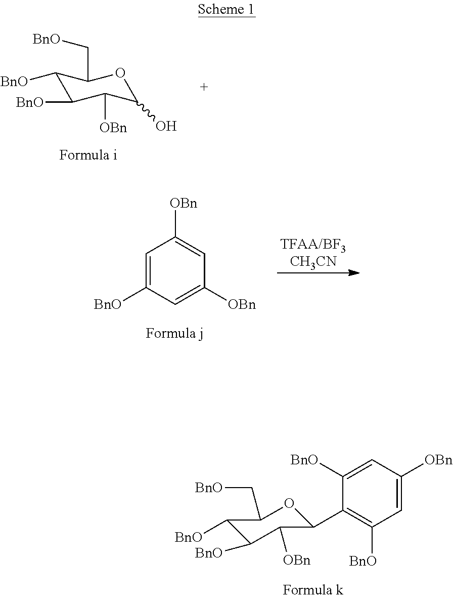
C1([BnO])C([BnO])C([OBn])C(O)OC1C[BnO].C1=C([BnO])C=C([OBn])C=C1[OBn].C1(C2OC(C[BnO])C([BnO])C([BnO])C2[OBn])=C([BnO])C=C([OBn])C=C1[BnO]
